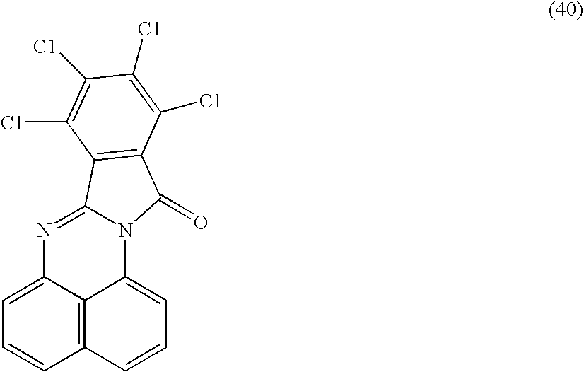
C12=C3C(=CC=C1)N=C1N(C3=CC=C2)C(=O)C2=C1C([C1])=C([C1])C([C1])=C2[C1]
